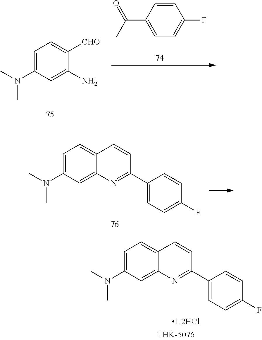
C1=C(N(C)C)C=C2C(=C1)C=CC(C1=CC=C(F)C=C1)=N2.C1=C(N(C)C)C=C(N)C([CHO])=C1.C1(C(=O)C)=CC=C(F)C=C1.C1=C(N(C)C)C=C2C(=C1)C=CC(C1=CC=C(F)C=C1)=N2
